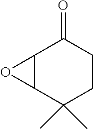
C12C(C(C)(C)CCC1=O)O2
